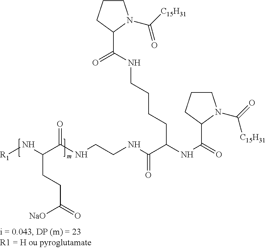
C1CCC(C(NCCCCC(NC(=O)C2N(C(=O)[C15H31])CCC2)C(NCCNC(C(N[R1])CCC(=O)[ONa])=O)=O)=O)N1C([C15H31])=O
